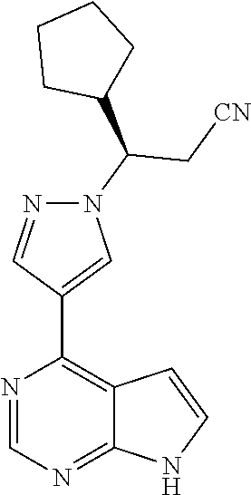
N1(C(C2CCCC2)C[CN])N=CC(C2=C3C(=NC=N2)NC=C3)=C1
